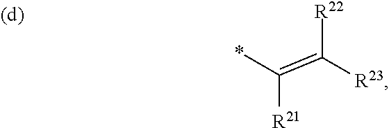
[R22]C(=C([R21])*)[R23]
